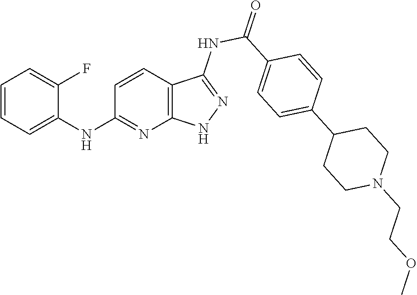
C1=CC=C(NC2=NC3=C(C=C2)C(NC(=O)C2=CC=C(C4CCN(CCOC)CC4)C=C2)=NN3)C(F)=C1
